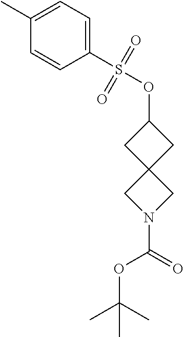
C1(C)=CC=C(S(OC2CC3(C2)CN(C(=O)OC(C)(C)C)C3)(=O)=O)C=C1
